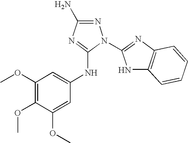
N1=C(N)N=C(NC2=CC(OC)=C(OC)C(OC)=C2)N1C1=NC2=C(N1)C=CC=C2
